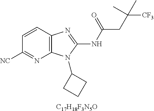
[C17H18F3N5O].C1=CC2=C(N=C1[NC])N(C1CCC1)C(NC(CC([CF3])(C)C)=O)=N2
